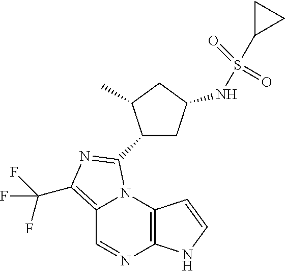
C12=C(N3C(=C(C(F)(F)F)N=C3C3CC(NS(=O)(=O)C4CC4)CC3C)C=N1)C=CN2
